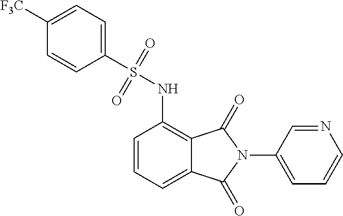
C1(N2C(=O)C3=C(NS(C4=CC=C([F3C])C=C4)(=O)=O)C=CC=C3C2=O)=CC=CN=C1
